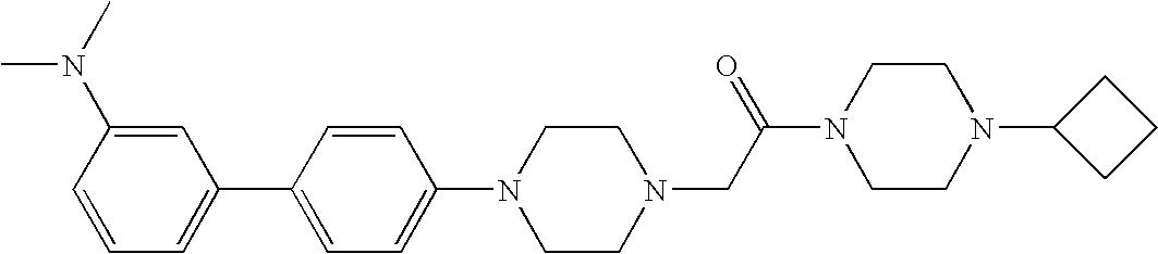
CN(C)C1=CC(C2=CC=C(N3CCN(CC(N4CCN(C5CCC5)CC4)=O)CC3)C=C2)=CC=C1
